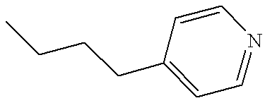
C1=CC(CCCC)=CC=N1
